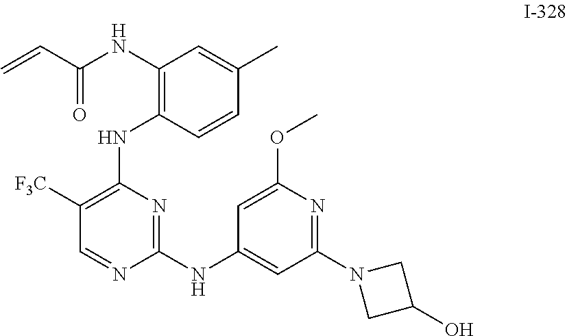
C1(NC(C=C)=O)=C(NC2=C([F3C])C=NC(NC3=CC(N4CC(O)C4)=NC(OC)=C3)=N2)C=CC(C)=C1
